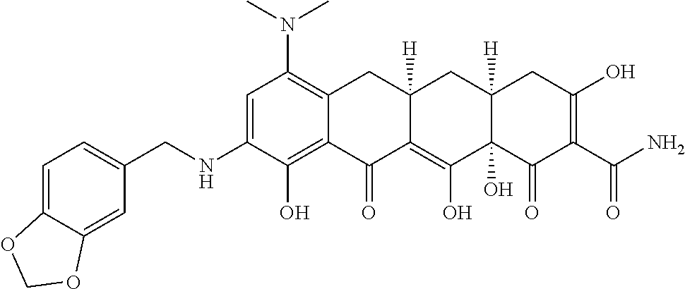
C1=C(NCC2=CC=C3C(=C2)OCO3)C(O)=C2C(=C1N(C)C)CC1([H])C(=C(O)C3(O)C([H])(C1)CC(O)=C(C(N)=O)C3=O)C2=O
